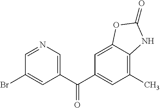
C1(C(=O)C2=CC(C)=C3C(=C2)OC(=O)N3)=CN=CC(Br)=C1
